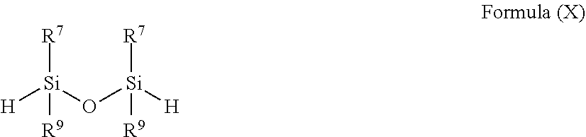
[H][Si](O[Si]([H])([R7])[R9])([R7])[R9]
